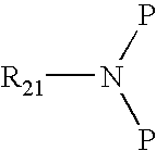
[R21]N(P)P
